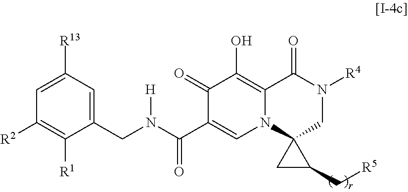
C1=C([R13])C=C(CN(C(C2=CN3C(=C(O)C2=O)C(=O)N([R4])CC32CC2C[R5])=O)[H])C([R1])=C1[R2]
